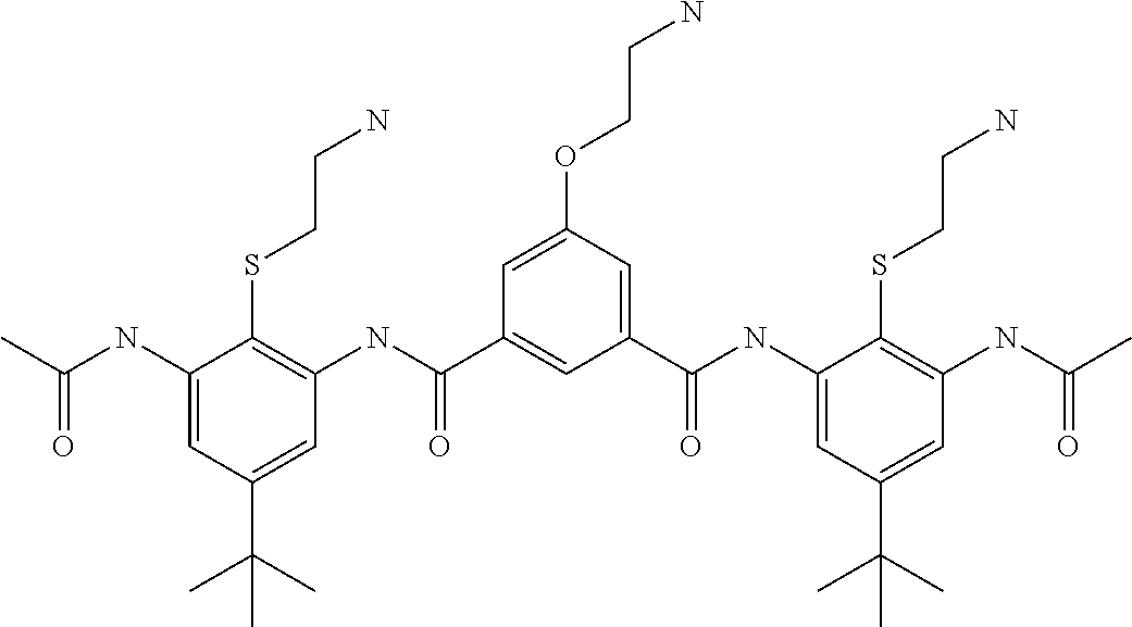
C1=C(OCCN)C=C(C(NC2=CC(C(C)(C)C)=CC(NC(C)=O)=C2SCCN)=O)C=C1C(NC1=C(SCCN)C(NC(C)=O)=CC(C(C)(C)C)=C1)=O
